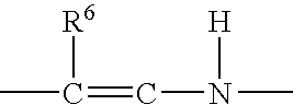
CN([H])C=C([R6])C
